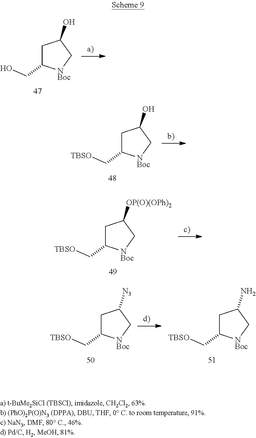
C1C(CO)[NBoc]CC1O.C1C(C[TBSO])[NBoc]CC1O.C1C(C[TBSO])[NBoc]CC1[OP(O)(OPh)2].C1C(C[TBSO])[NBoc]CC1[N3].C1C(C[TBSO])[NBoc]CC1N
